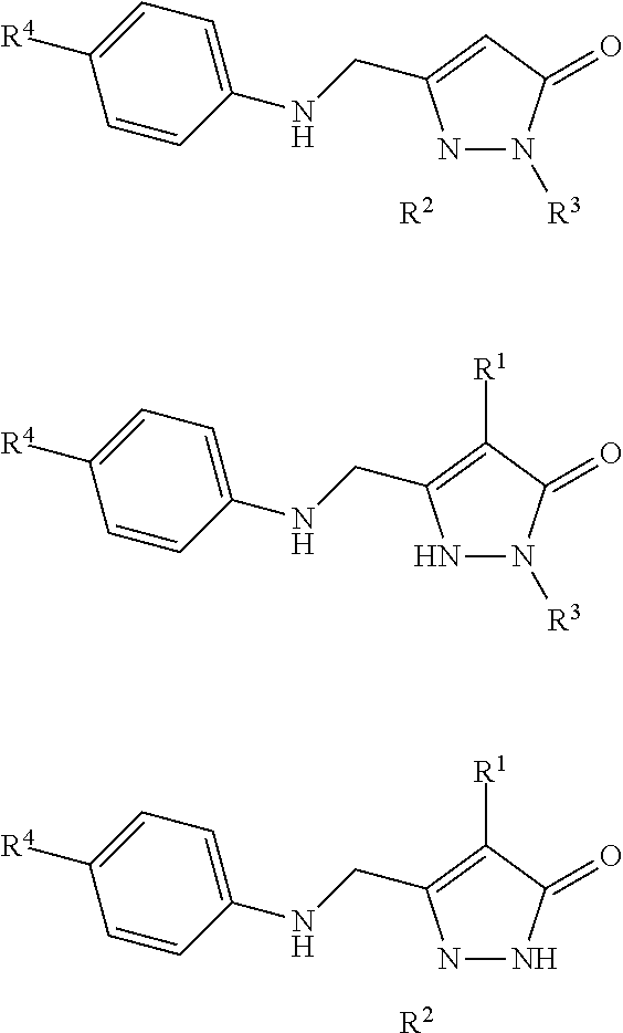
N1N([R3])C(=O)C=C1CNC1=CC=C([R4])C=C1.[R2].N1N([R3])C(=O)C([R1])=C1CNC1=CC=C([R4])C=C1.N1NC(=O)C([R1])=C1CNC1=CC=C([R4])C=C1.[R2]
